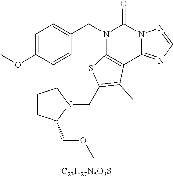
C1=C(OC)C=CC(CN2C3=C(C4=NC=NN4C2=O)C(C)=C(CN2CCCC2COC)S3)=C1.[C23H27N5O3S]
